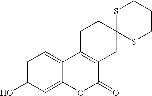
C1=C(O)C=C2C(=C1)C1=C(C(=O)O2)CC2(CC1)SCCCS2
